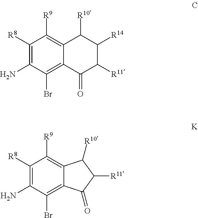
C1([R8])=C(N)C(Br)=C2C(=C1[R9])C([R10])C([R14])C([R11])C2=O.C1([R8])=C(N)C(Br)=C2C(=C1[R9])C([R10])C([R11])C2=O
